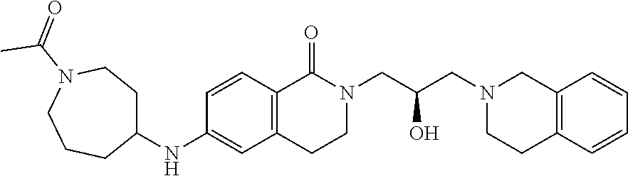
N(C1CCN(C(C)=O)CCC1)C1=CC2=C(C=C1)C(=O)N(CC(CN1CCC3=C(C1)C=CC=C3)O)CC2
